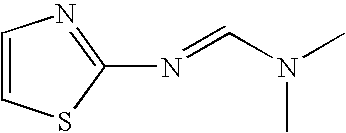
C1=CSC(N=CN(C)C)=N1
